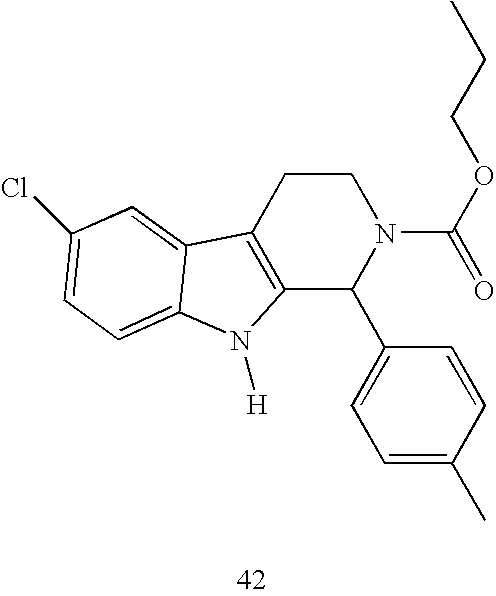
C12=C(CCN(C(=O)OCCC)C1C1=CC=C(C)C=C1)C1=CC(Cl)=CC=C1N2[H]
